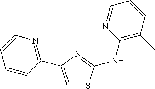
C1=C(C2=NC=CC=C2)N=C(NC2=C(C)C=CC=N2)S1
